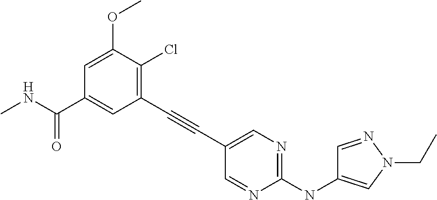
C1(C#CC2=CN=C(NC3=CN(CC)N=C3)N=C2)=C(Cl)C(OC)=CC(C(NC)=O)=C1
